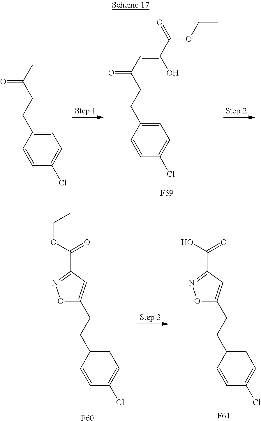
C1=C(CCC(C=C(C(OCC)=O)O)=O)C=CC(Cl)=C1.[F59].C1=C(CCC(C)=O)C=CC(Cl)=C1.C1=C(CCC2=CC(C(OCC)=O)=NO2)C=CC(Cl)=C1.[F60].C1=C(CCC2=CC(C(O)=O)=NO2)C=CC(Cl)=C1.[F61]
